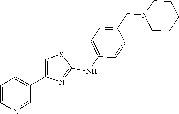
C1=C(NC2=NC(C3=CC=CN=C3)=CS2)C=CC(CN2CCCCC2)=C1
